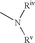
[Riv]N([Rv])C
